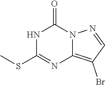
N1C(SC)=NC2=C(Br)C=NN2C1=O
